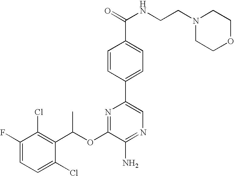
C1=C(F)C(Cl)=C(C(OC2=NC(C3=CC=C(C(NCCN4CCOCC4)=O)C=C3)=CN=C2N)C)C(Cl)=C1
